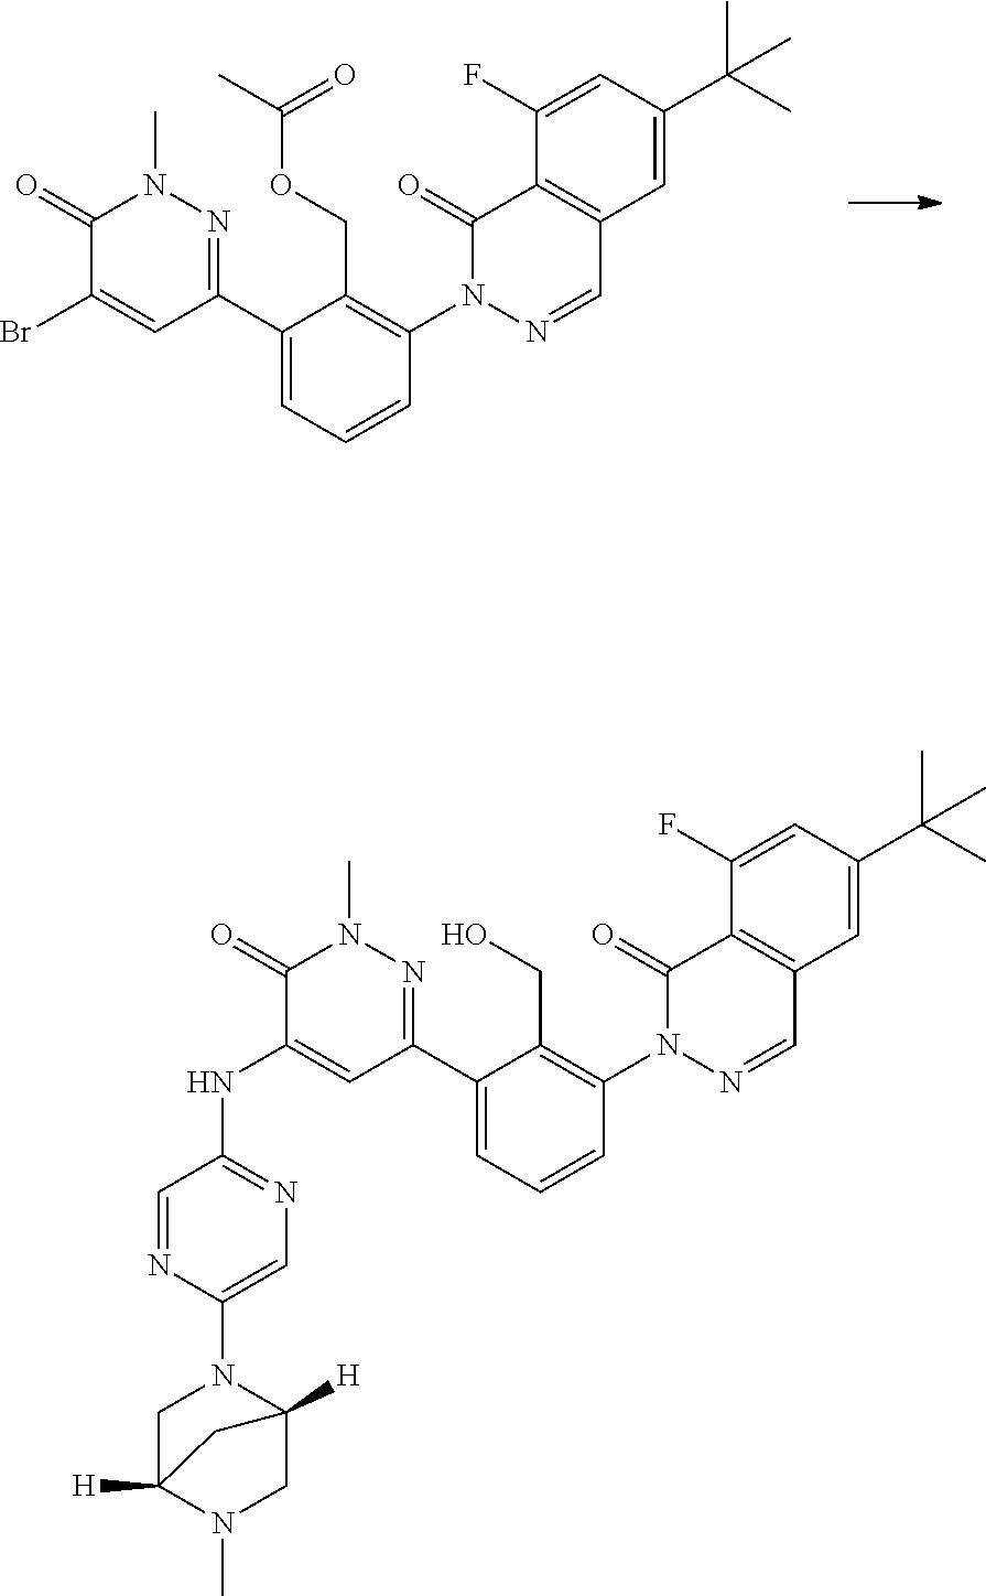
C1=C(C2=NN(C)C(=O)C(Br)=C2)C(COC(=O)C)=C(N2N=CC3=C(C2=O)C(F)=CC(C(C)(C)C)=C3)C=C1.C1(NC2=CC(C3=CC=CC(N4N=CC5=C(C4=O)C(F)=CC(C(C)(C)C)=C5)=C3CO)=NN(C)C2=O)=NC=C(N2CC3([H])N(C)CC2([H])C3)N=C1
